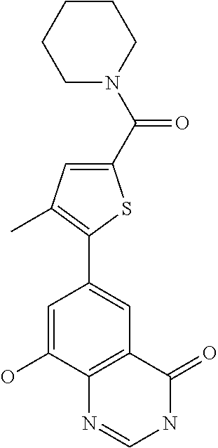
C1(C2=CC3=C(C(O)=C2)N=CNC3=O)=C(C)C=C(C(N2CCCCC2)=O)S1
